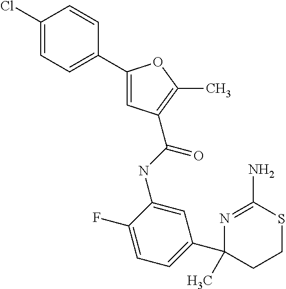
C(NC1=CC(C2(C)CCSC(N)=N2)=CC=C1F)(=O)C1=C(C)OC(C2=CC=C(Cl)C=C2)=C1
